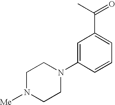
C1N([Me])CCN(C2=CC(C(C)=O)=CC=C2)C1
